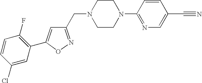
C1=CC(Cl)=CC(C2=CC(CN3CCN(C4=NC=C(C#N)C=C4)CC3)=NO2)=C1F
